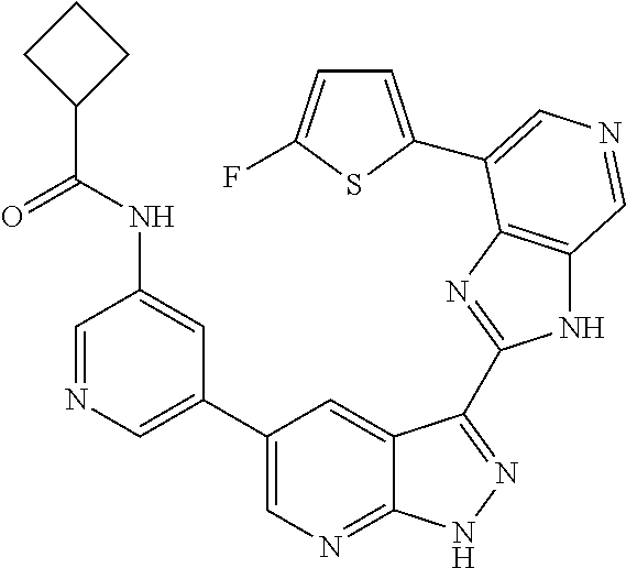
C1(C2=CN=CC(NC(C3CCC3)=O)=C2)=CN=C2C(=C1)C(C1=NC3=C(N1)C=NC=C3C1=CC=C(F)S1)=NN2
